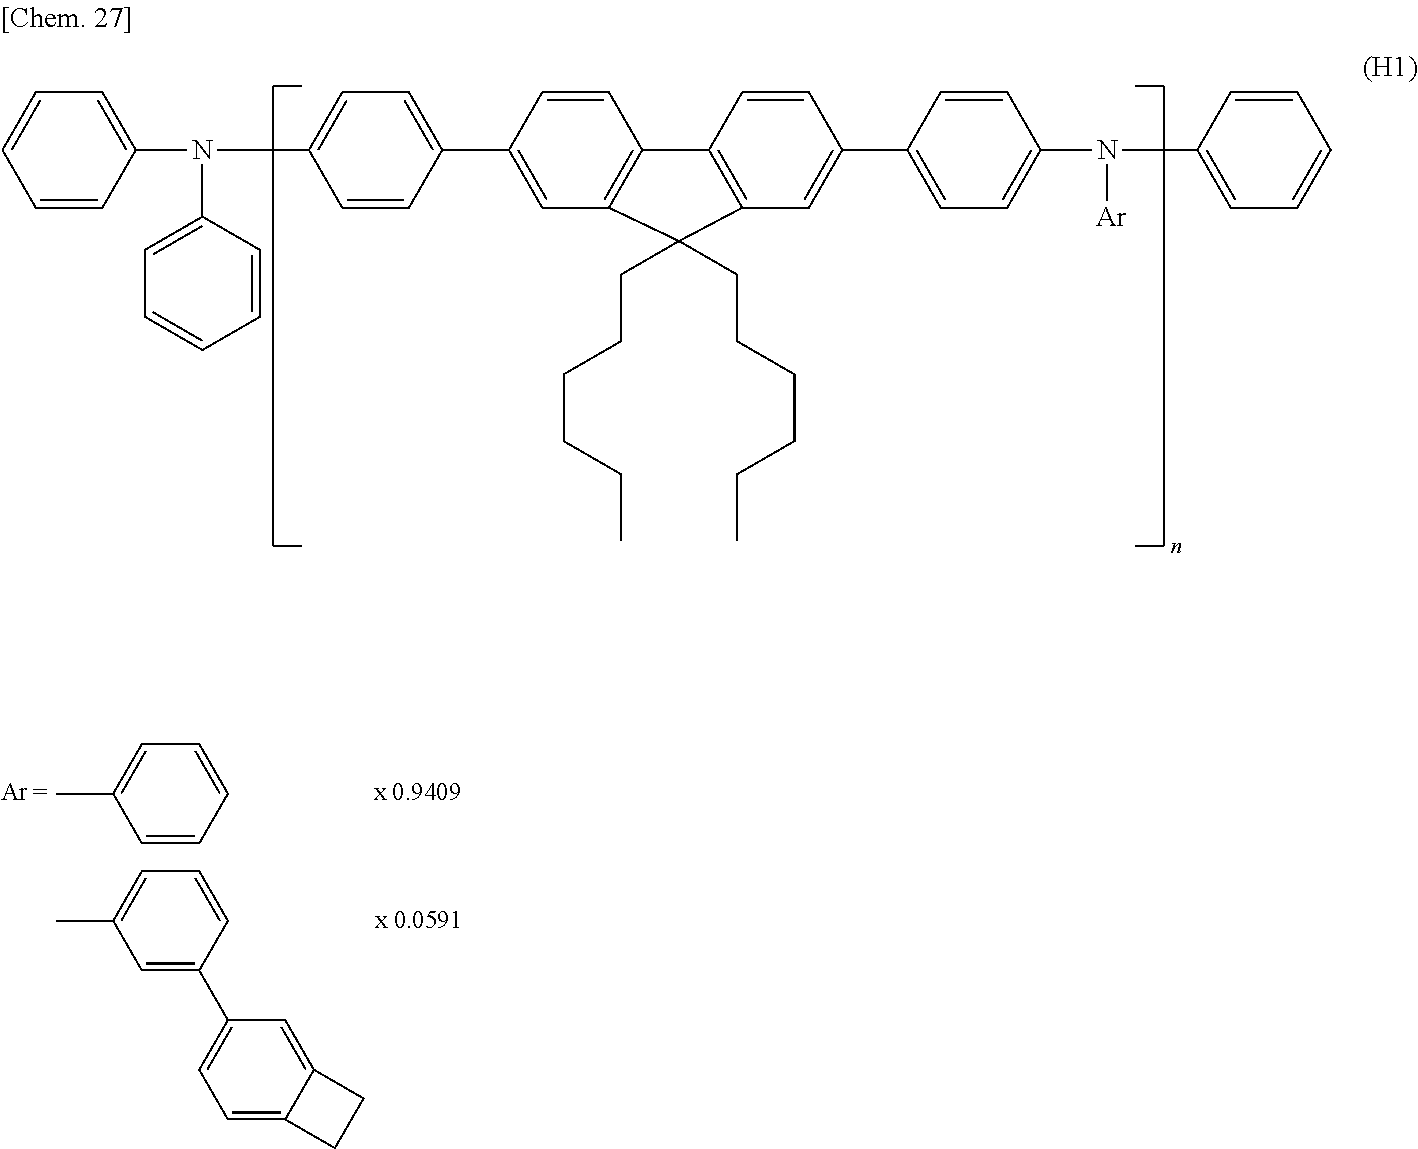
C1=CC(C2=CC=C(N(C3=CC=CC=C3)C3=CC=CC=C3)C=C2)=CC2=C1C1=C(C=C(C3=CC=C(N([Ar])C4=CC=CC=C4)C=C3)C=C1)C2(CCCCCC)CCCCCC.C1=CC=CC(C)=C1.C1=CC(C2=CC=C3C(=C2)CC3)=CC(C)=C1
